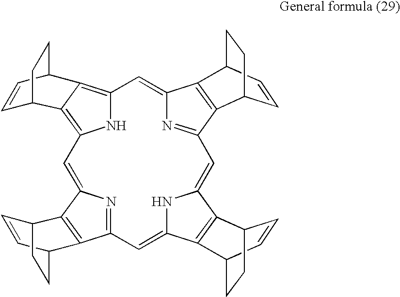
C12=C3C(=C(N1)C=C1N=C(C=C4NC(=CC5=NC(=C2)C2=C5C5C=CC2CC5)C2=C4C4CCC2C=C4)C2=C1C1C=CC2CC1)C1C=CC3CC1
